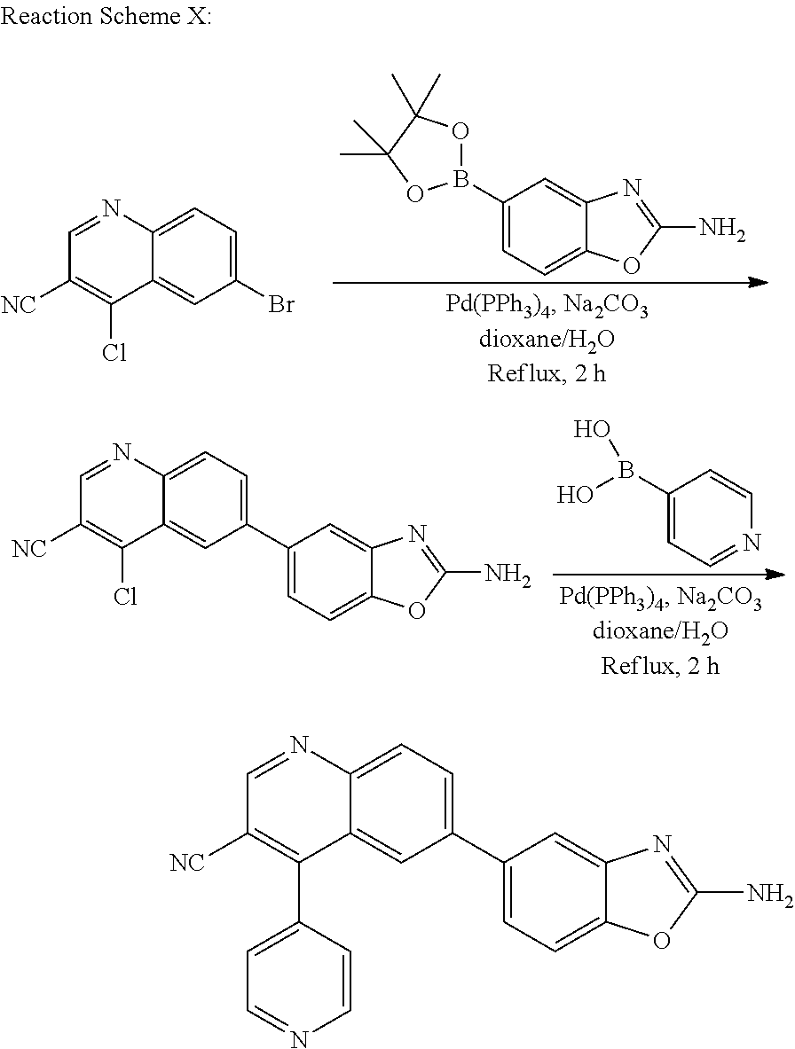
C1(Br)=CC=C2C(=C1)C(Cl)=C([NC])C=N2.C1(B2OC(C)(C)C(C)(C)O2)=CC=C2C(=C1)N=C(N)O2.C1(C2=CC=C3C(=C2)N=C(N)O3)=CC=C2C(=C1)C(Cl)=C([NC])C=N2.C1(B(O)O)=CC=NC=C1.C1(C2=CC=C3C(=C2)N=C(N)O3)=CC=C2C(=C1)C(C1=CC=NC=C1)=C([NC])C=N2
